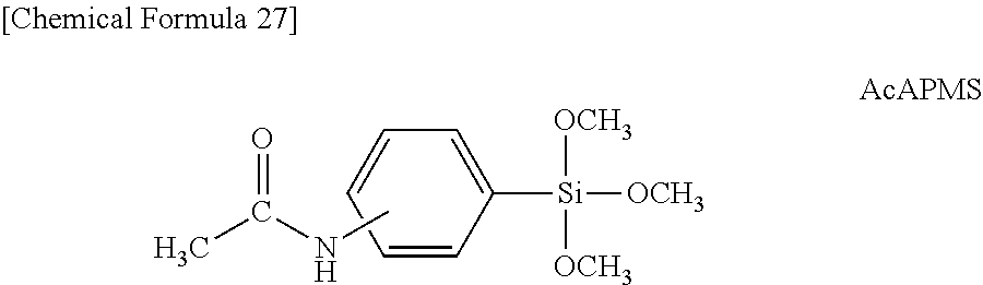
C1=CC=CC=C1[Si]([OCH3])([OCH3])[OCH3].CNC(C)=O
